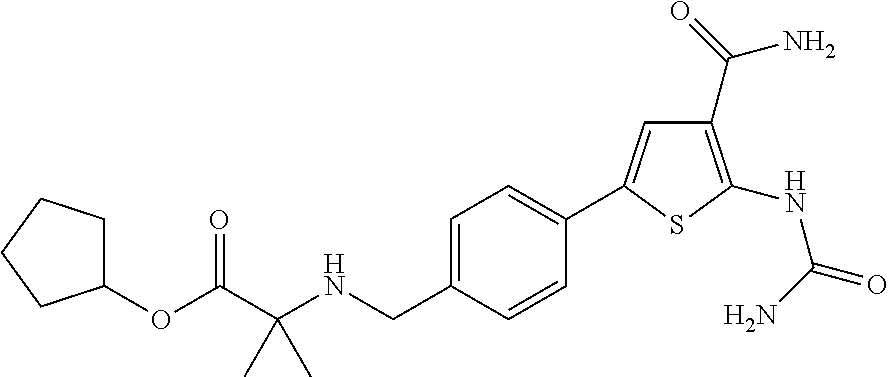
C1=C(CNC(C(OC2CCCC2)=O)(C)C)C=CC(C2=CC(C(N)=O)=C(NC(=O)N)S2)=C1
